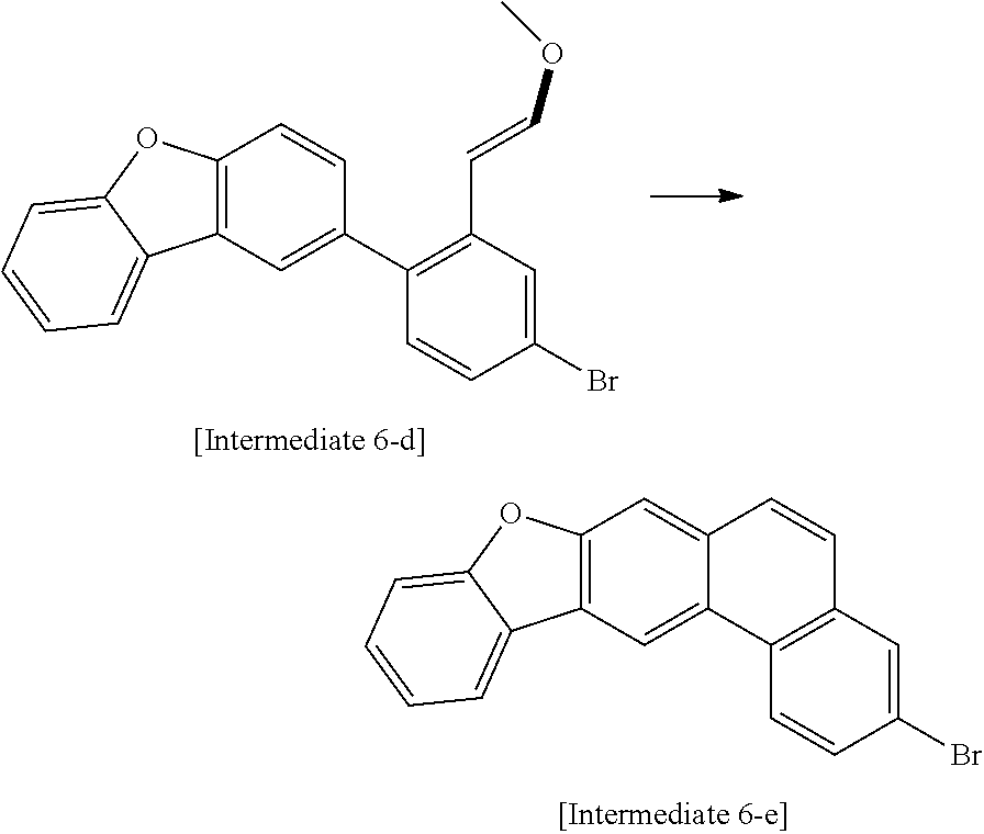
C12=C(C=C(C3=C(C=COC)C=C(Br)C=C3)C=C1)C1=CC=CC=C1O2.C12=C(C=C3C(=C1)C=CC1=C3C=CC(Br)=C1)C1=CC=CC=C1O2
